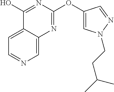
C1=C2C(=CN=C1)N=C(OC1=CN(CCC(C)C)N=C1)N=C2O
